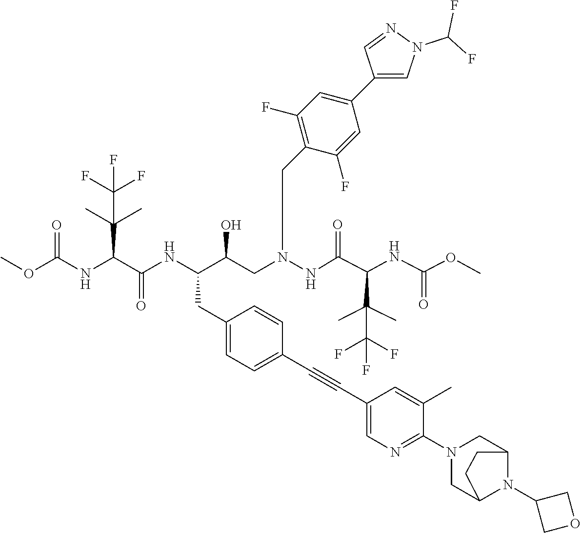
C(C(F)(F)F)(C)(C(C(=O)NN(CC(C(CC1=CC=C(C#CC2=CN=C(N3CC4N(C5COC5)C(C3)CC4)C(C)=C2)C=C1)NC(C(C(C)(C)C(F)(F)F)NC(OC)=O)=O)O)CC1=C(F)C=C(C2=CN(C(F)F)N=C2)C=C1F)NC(=O)OC)C
